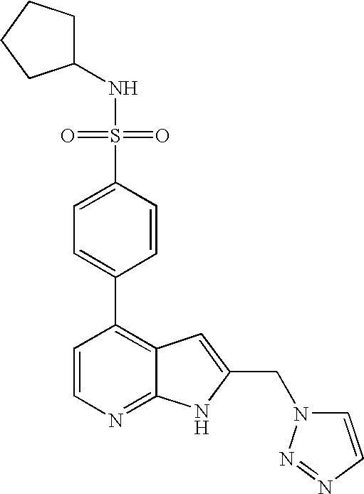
S(C1=CC=C(C2=C3C(=NC=C2)NC(CN2C=CN=N2)=C3)C=C1)(=O)(=O)NC1CCCC1
